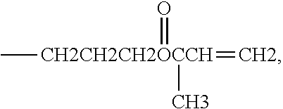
C[CH2CH2CH2OCCH](=C)(=O)C
